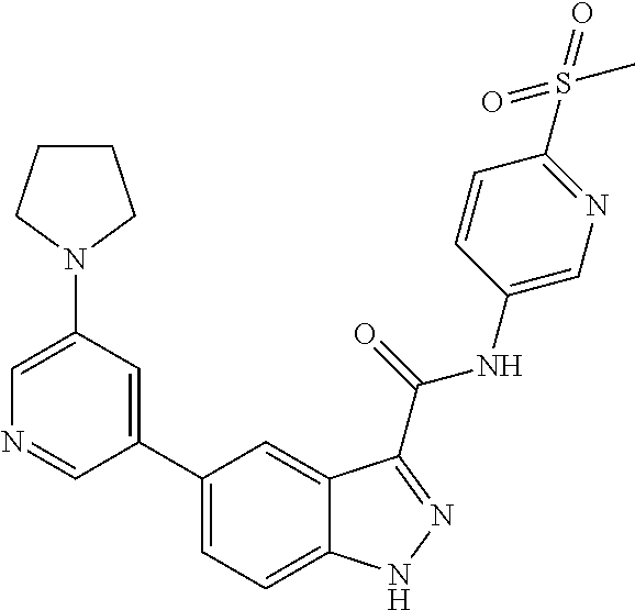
C1(N2CCCC2)=CN=CC(C2=CC=C3C(=C2)C(C(NC2=CN=C(S(=O)(=O)C)C=C2)=O)=NN3)=C1
